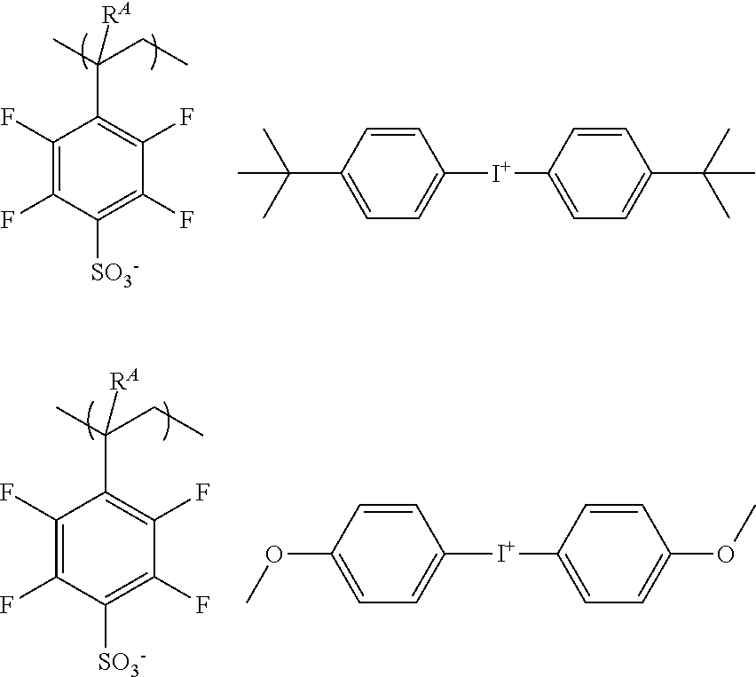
CC(CC)(C1=C(F)C(F)=C([SO3-])C(F)=C1F)[RA].C1=CC(C(C)(C)C)=CC=C1[I+]C1=CC=C(C(C)(C)C)C=C1.CC(CC)(C1=C(F)C(F)=C([SO3-])C(F)=C1F)[RA].C1=CC(OC)=CC=C1[I+]C1=CC=C(OC)C=C1
